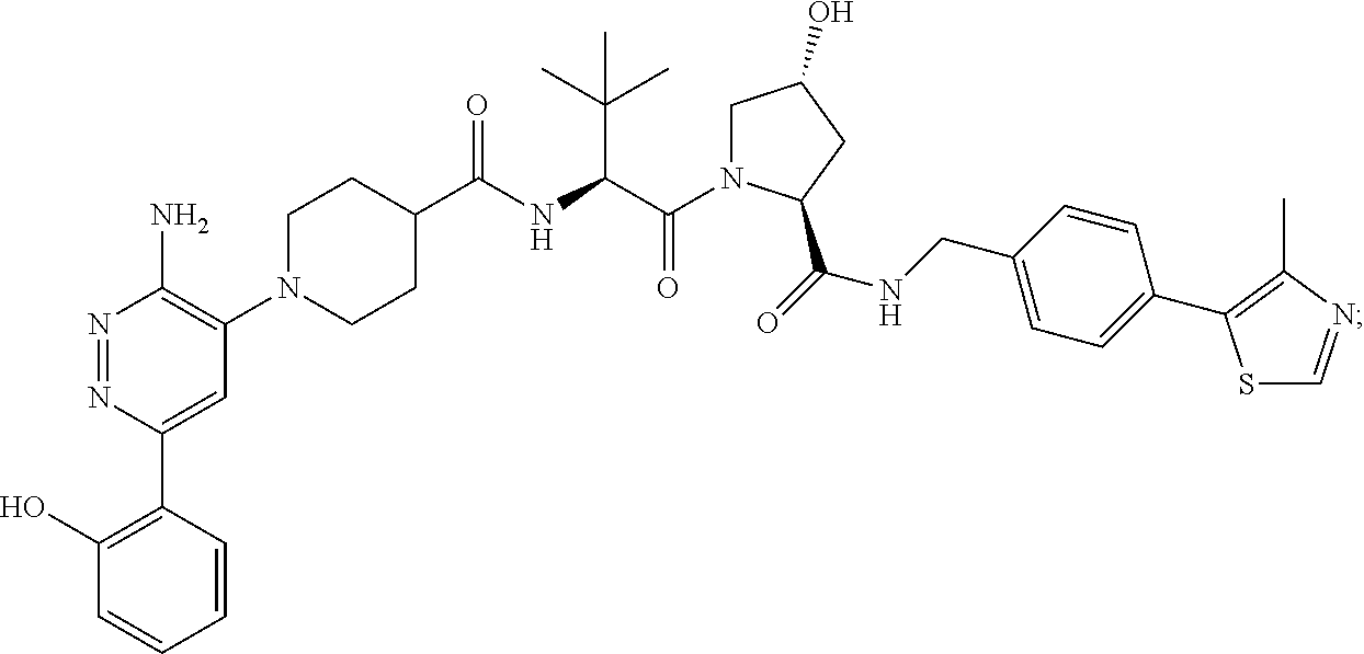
C1(C(=O)NC(C(N2CC(O)CC2C(=O)NCC2=CC=C(C3=C(C)N=CS3)C=C2)=O)C(C)(C)C)CCN(C2=C(N)N=NC(C3=C(O)C=CC=C3)=C2)CC1
